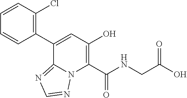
C1(C2=CC(O)=C(C(NCC(O)=O)=O)N3C2=NC=N3)=C(Cl)C=CC=C1
